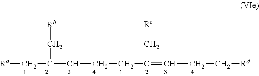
[Ra]CC(=CCCC(C[Rc])=CCC[Rd])C[Rb]
